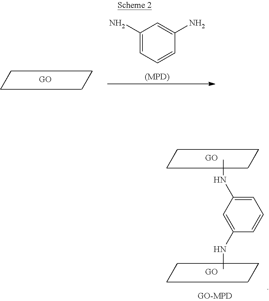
C1(N)=CC=CC(N)=C1.CNC1=CC=CC(NC)=C1
